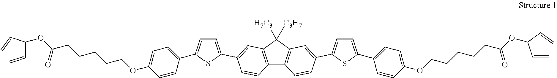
C(C(C=C)OC(CCCCCOC1=CC=C(C2=CC=C(C3=CC4=C(C5=C(C4([H7C3])[C3H7])C=C(C4=CC=C(C6=CC=C(OCCCCCC(OC(C=C)C=C)=O)C=C6)S4)C=C5)C=C3)S2)C=C1)=O)=C
